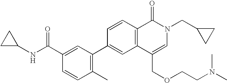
C1=CC2=C(C=C1C1=C(C)C=CC(C(NC3CC3)=O)=C1)C(COCCN(C)C)=CN(CC1CC1)C2=O
